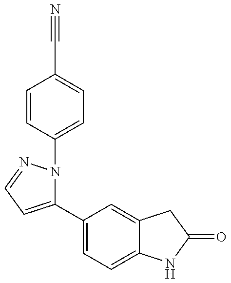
C1(C2=CC=C3C(=C2)CC(=O)N3)=CC=NN1C1=CC=C(C#N)C=C1
